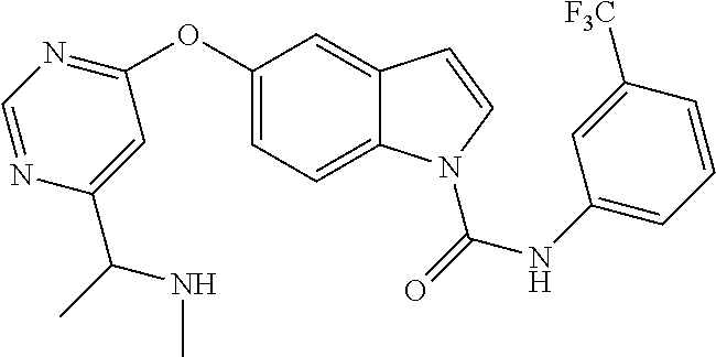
C1(OC2=NC=NC(C(NC)C)=C2)=CC=C2C(=C1)C=CN2C(NC1=CC=CC([F3C])=C1)=O
